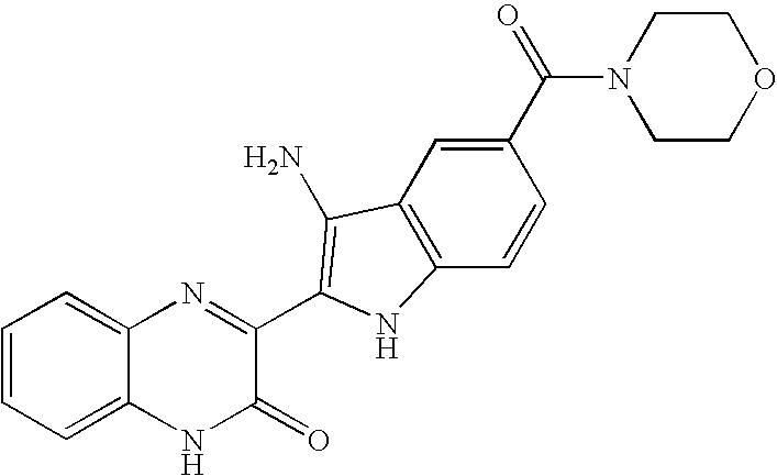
C1=C2C(=CC=C1)N=C(C1=C(N)C3=C(C=CC(C(=O)N4CCOCC4)=C3)N1)C(=O)N2
